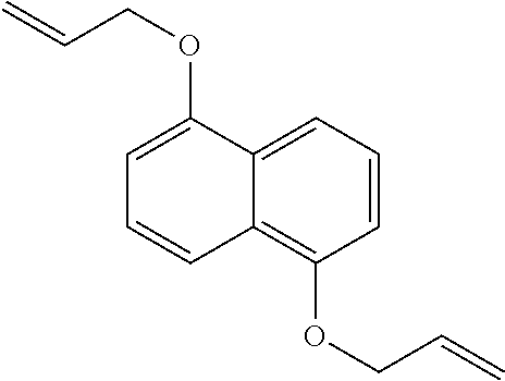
C1=CC=C2C(=C1OCC=C)C=CC=C2OCC=C
